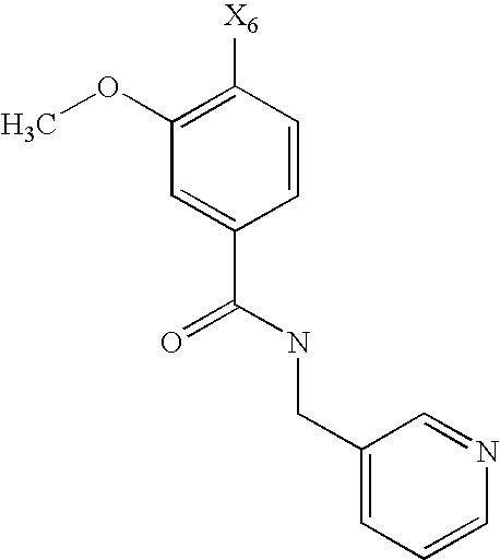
C1=CC([X6])=C(OC)C=C1C(NCC1=CC=CN=C1)=O
